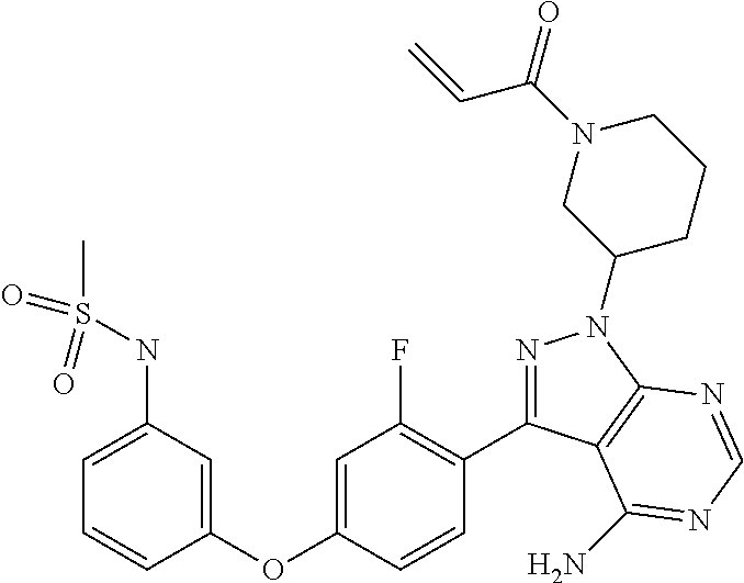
C1(OC2=CC(F)=C(C3=NN(C4CCCN(C(C=C)=O)C4)C4=C3C(N)=NC=N4)C=C2)=CC(NS(C)(=O)=O)=CC=C1
